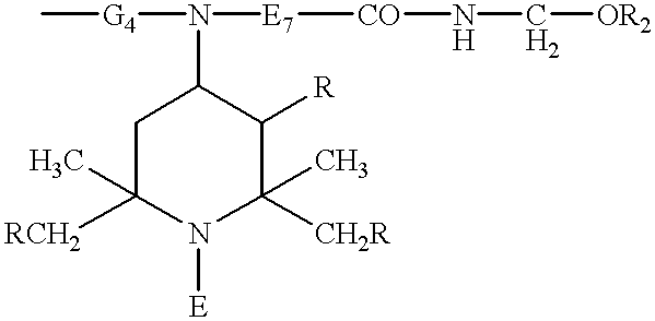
C[G4]N([E7][CO]NC[OR2])C1CC([RCH2])(C)N([E])C(C)([CH2R])C1[R]
